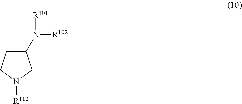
C1(N([R102])[R101])CCN([R112])C1
